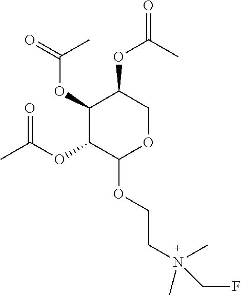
C1(OC(C)=O)C(OC(=O)C)C(OCCN(C)(CF)C)OCC1OC(C)=O
